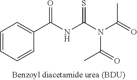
C1=CC=CC(C(NC(N(C(=O)C)C(C)=O)=S)=O)=C1
